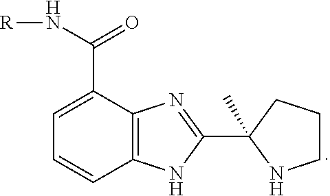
C1CCC(C2=NC3=C(N2)C=CC=C3C(N[R])=O)(C)N1
